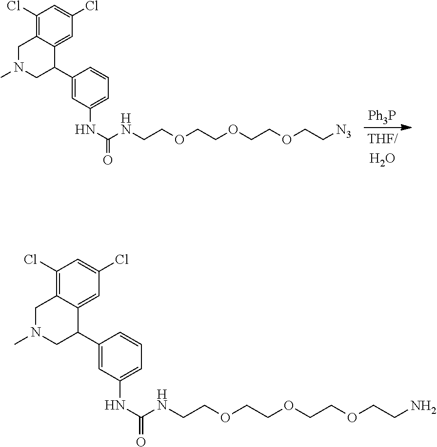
O=C(NCCOCCOCCOCC[N3])NC1=CC=CC(C2C3=CC(Cl)=CC(Cl)=C3CN(C)C2)=C1.[Ph3P].O=C(NCCOCCOCCOCCN)NC1=CC=CC(C2C3=CC(Cl)=CC(Cl)=C3CN(C)C2)=C1
